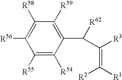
C1([R59])=C(C(C(=C([R1])[R2])[R3])[R62])C([R54])=C([R55])C([R56])=C1[R58]
